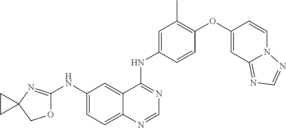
C12=CC=C(NC3=NC4(CO3)CC4)C=C1C(NC1=CC(C)=C(OC3=CC4=NC=NN4C=C3)C=C1)=NC=N2
